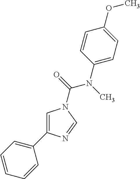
C1=C(C2=CC=CC=C2)N=CN1C(=O)N(C)C1=CC=C(OC)C=C1
